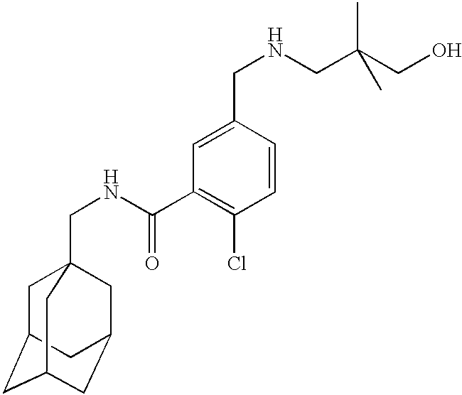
C1C2CC3CC(CC1(CNC(C1=C(Cl)C=CC(CNCC(CO)(C)C)=C1)=O)C3)C2
